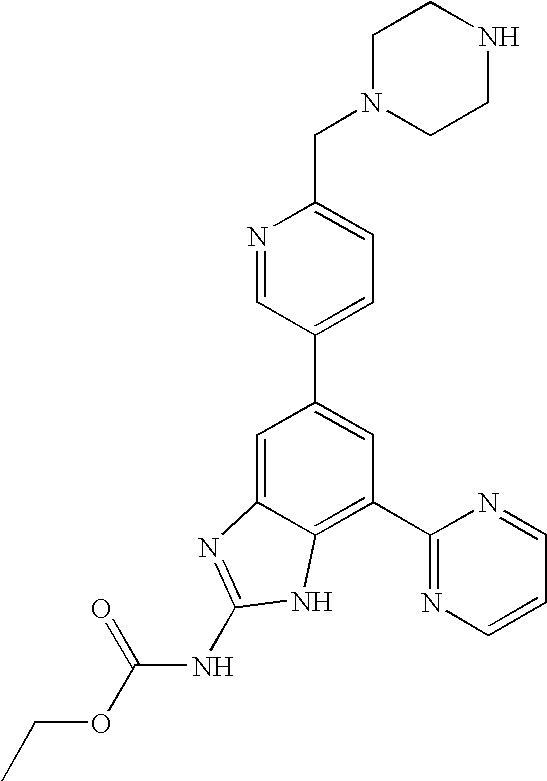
N1=CC(C2=CC(C3=NC=CC=N3)=C3C(=C2)N=C(NC(OCC)=O)N3)=CC=C1CN1CCNCC1
